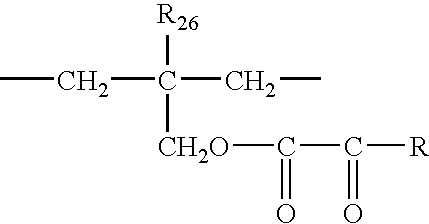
C(C(CC)([R26])[CH2O]C(C([R])=O)=O)C
